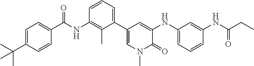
C1=C(C(C)(C)C)C=CC(C(NC2=C(C)C(C3=CN(C)C(=O)C(NC4=CC=CC(NC(CC)=O)=C4)=C3)=CC=C2)=O)=C1
